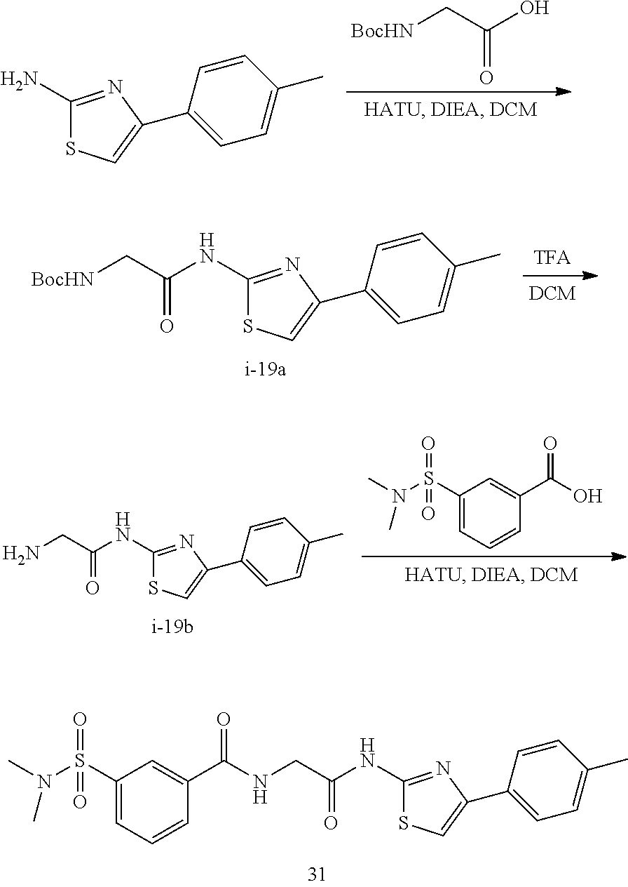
C1(N)=NC(C2=CC=C(C)C=C2)=CS1.C(=O)(O)C[BocHN].C1(NC(=O)C[BocHN])=NC(C2=CC=C(C)C=C2)=CS1.N(S(C1=CC=CC(C(=O)O)=C1)(=O)=O)(C)C.C1(NC(=O)CN)=NC(C2=CC=C(C)C=C2)=CS1.N(S(C1=CC=CC(C(=O)NCC(NC2=NC(C3=CC=C(C)C=C3)=CS2)=O)=C1)(=O)=O)(C)C
